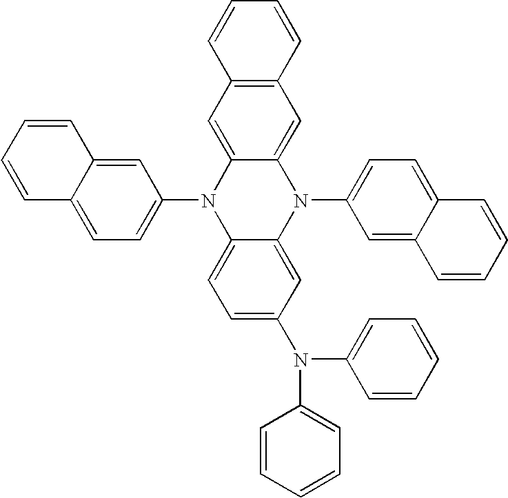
C1(N2C3=CC=C(N(C4=CC=CC=C4)C4=CC=CC=C4)C=C3N(C3=CC=C4C(=C3)C=CC=C4)C3=CC4=C(C=C23)C=CC=C4)=CC=C2C(=C1)C=CC=C2
